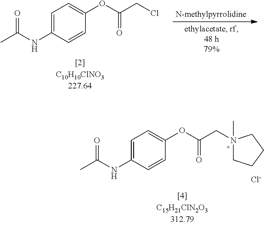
C1=C(NC(C)=O)C=CC(OC(CCl)=O)=C1.C1=C(NC(C)=O)C=CC(OC(CN2(C)CCCC2)=O)=C1.[Cl-]
